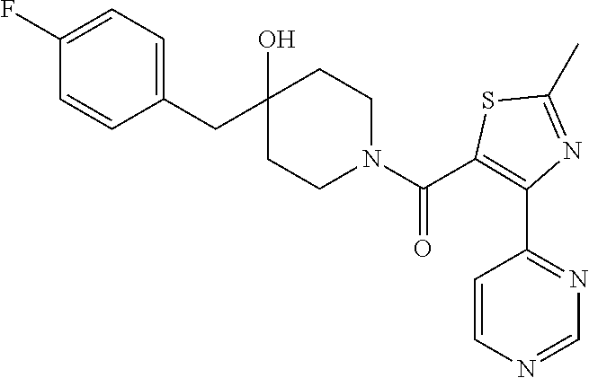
C1(CC2(O)CCN(C(=O)C3=C(C4=NC=NC=C4)N=C(C)S3)CC2)=CC=C(F)C=C1
